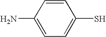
C1=CC(N)=CC=C1S
